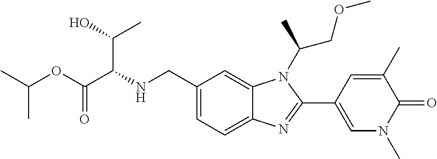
C1(CNC(C(OC(C)C)=O)C(C)O)=CC=C2C(=C1)N(C(C)COC)C(C1=CN(C)C(=O)C(C)=C1)=N2
